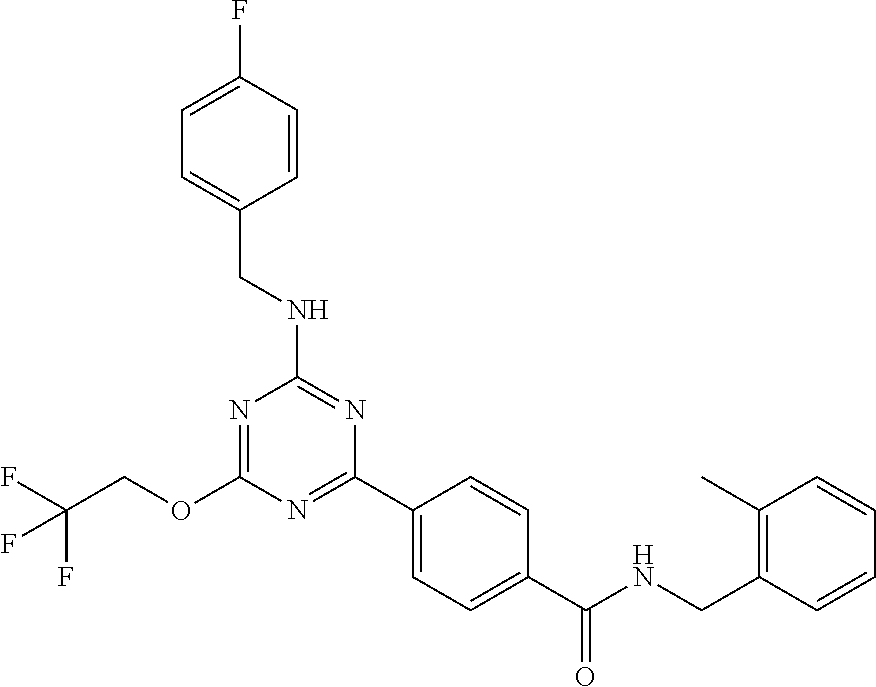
O(C1=NC(NCC2=CC=C(F)C=C2)=NC(C2=CC=C(C(NCC3=C(C)C=CC=C3)=O)C=C2)=N1)CC(F)(F)F
